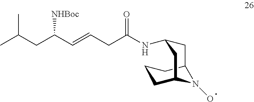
C1CC2N(O)C(C1)CC(NC(CC=CC(CC(C)C)[NHBoc])=O)C2
